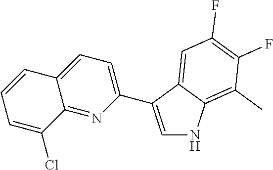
C1(C2=CNC3=C(C)C(F)=C(F)C=C32)=CC=C2C(=N1)C(Cl)=CC=C2
